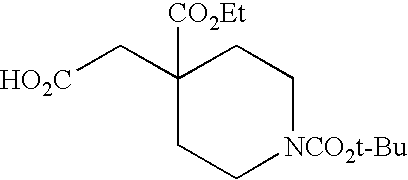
[HO2C]CC1([CO2Et])CC[NCO2t-Bu]CC1
